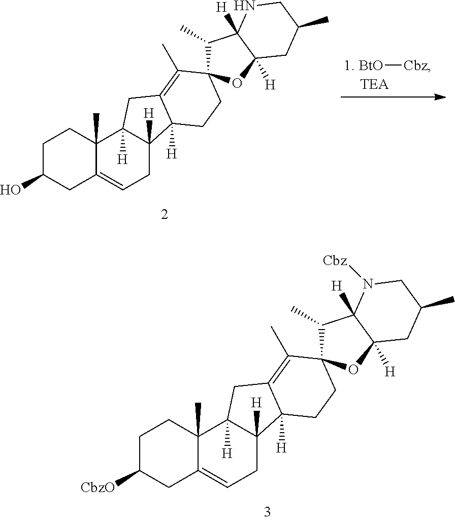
[1. BtO][Cbz].C1C(O)CC2=CCC3([H])C([H])(C2(C)C1)CC1=C(C)C2(CCC31[H])C(C)C1([H])C([H])(O2)CC(C)CN1.C1C([CbzO])CC2=CCC3([H])C([H])(C2(C)C1)CC1=C(C)C2(CCC31[H])C(C)C1([H])C([H])(O2)CC(C)CN1[Cbz]
